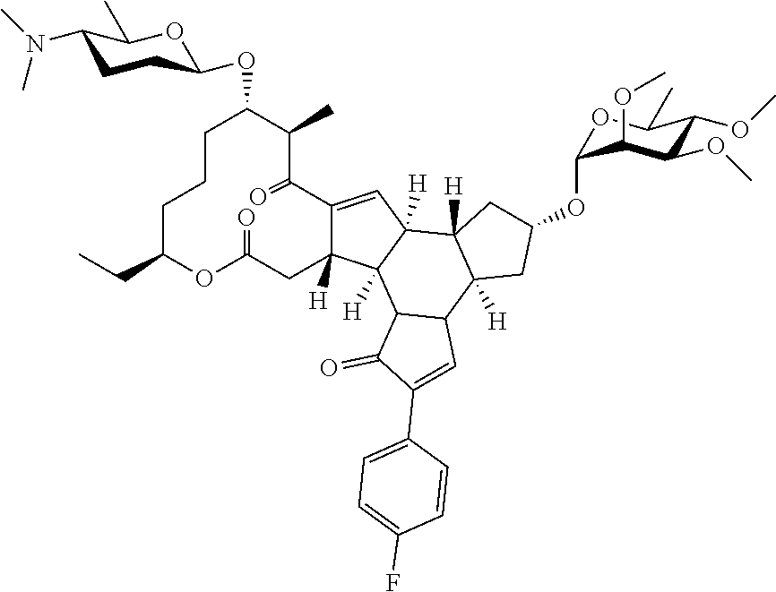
C12=CC3([H])C([H])(C1([H])CC(=O)OC(CC)CCCC(OC1CCC(N(C)C)C(C)O1)C(C)C2=O)C1C(C2([H])C3([H])CC(OC3OC(C)C(OC)C(OC)C3OC)C2)C=C(C2=CC=C(F)C=C2)C1=O
